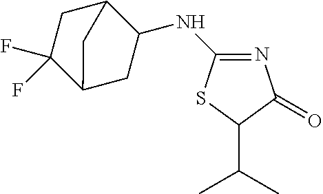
N1=C(NC2C3CC(F)(F)C(C2)C3)SC(C(C)C)C1=O
